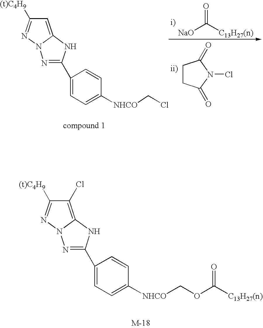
C1=C2N(N=C1[(t)C4H9])N=C(C1=CC=C([NHCO]CCl)C=C1)N2.C([NaO])([C13H27(n)])=O.C1CC(=O)N(Cl)C1=O.C1(Cl)=C2N(N=C1[(t)C4H9])N=C(C1=CC=C([NHCO]COC(=O)[C13H27(n)])C=C1)N2
